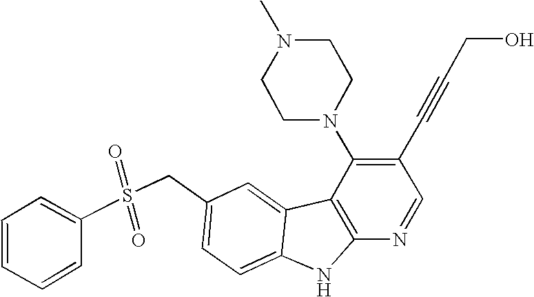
C1(CS(C2=CC=CC=C2)(=O)=O)=CC=C2C(=C1)C1=C(N2)N=CC(C#CCO)=C1N1CCN(C)CC1
